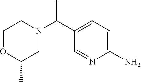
C(C1=CC=C(N)N=C1)(N1CCOC(C)C1)C
